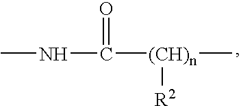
[(CH)n](C)([R2])C(NC)=O
